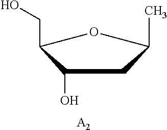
CC1CC(O)C(CO)O1.[A2]
